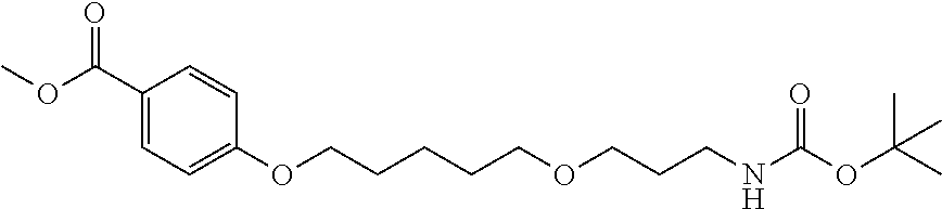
C1(C(OC)=O)=CC=C(OCCCCCOCCCNC(OC(C)(C)C)=O)C=C1
